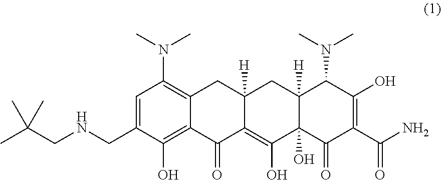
C1=C(CNCC(C)(C)C)C(O)=C2C(=C1N(C)C)CC1([H])C(=C(O)C3(O)C([H])(C1)C(N(C)C)C(O)=C(C(N)=O)C3=O)C2=O
